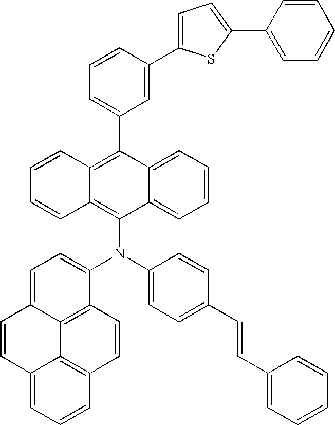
C1=C(C2=C3C(=C(N(C4=CC=C5C6=C4C=CC4=C6C(=CC=C4)C=C5)C4=CC=C(C=CC5=CC=CC=C5)C=C4)C4=CC=CC=C24)C=CC=C3)C=C(C2=CC=C(C3=CC=CC=C3)S2)C=C1
